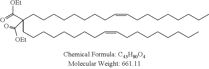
O=C(C(CCCCCCCCC=CCCCCCCCC)(CCCCCCCCC=CCCCCCCCC)C(=O)[OEt])[OEt]
